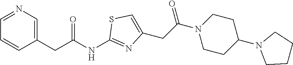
C1(CC(NC2=NC(CC(N3CCC(N4CCCC4)CC3)=O)=CS2)=O)=CN=CC=C1
